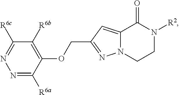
N1=C([R6a])C(OCC2=NN3C(=C2)C(=O)N([R2])CC3)=C([R6b])C([R6c])=N1
